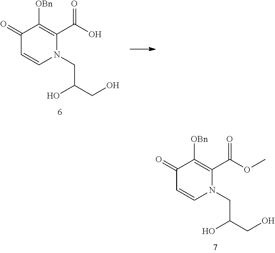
C1(=O)C=CN(CC(O)CO)C(C(OC)=O)=C1[OBn].C1(=O)C=CN(CC(O)CO)C(C(O)=O)=C1[OBn]
